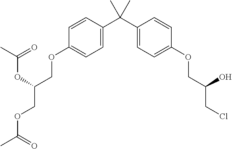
C1=C(C(C2=CC=C(OCC(CCl)O)C=C2)(C)C)C=CC(OCC(COC(C)=O)OC(C)=O)=C1
